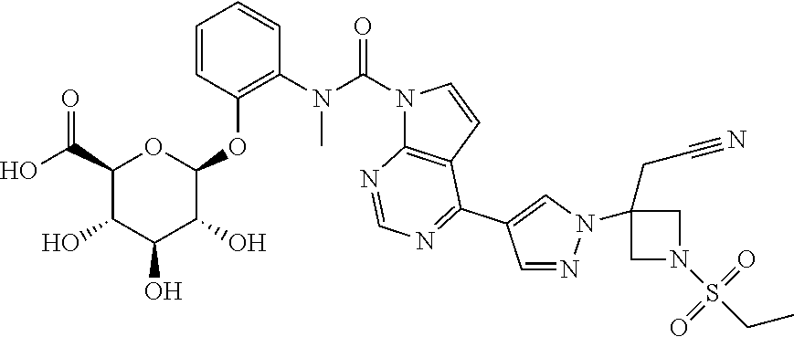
C1=CC(OC2OC(C(O)=O)C(O)C(O)C2O)=C(N(C(N2C3=C(C=C2)C(C2=CN(C4(CC#N)CN(S(CC)(=O)=O)C4)N=C2)=NC=N3)=O)C)C=C1
